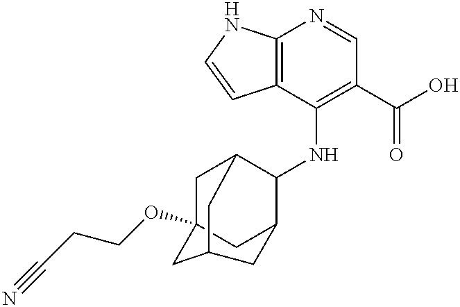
C12=C(C(NC3C4CC5(OCCC#N)CC3CC(C5)C4)=C(C(O)=O)C=N1)C=CN2
